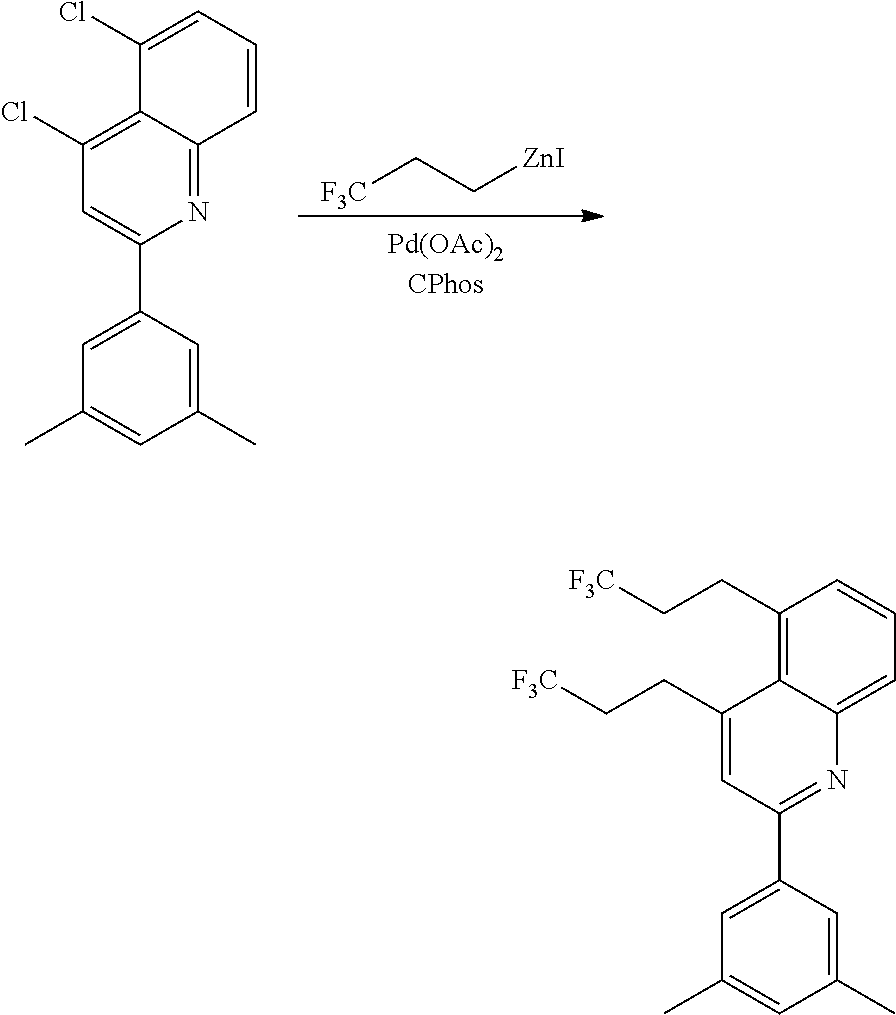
[F3C]CC[ZnI].C1(Cl)=C2C(=NC(C3=CC(C)=CC(C)=C3)=C1)C=CC=C2Cl.C1(CC[F3C])=CC(C2=CC(C)=CC(C)=C2)=NC2=CC=CC(CC[F3C])=C12
